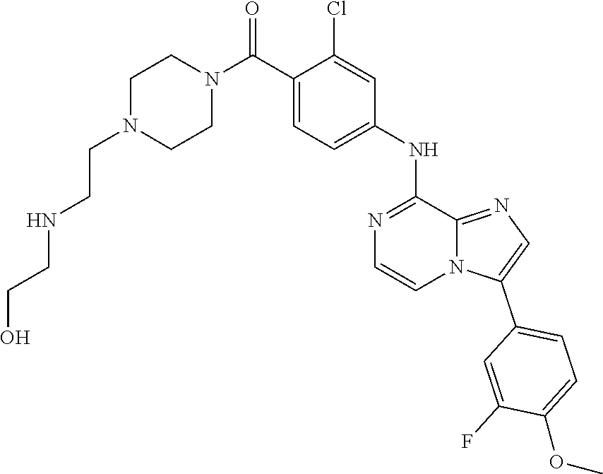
OCCNCCN1CCN(C(C2=CC=C(NC3=NC=CN4C3=NC=C4C3=CC=C(OC)C(F)=C3)C=C2Cl)=O)CC1
